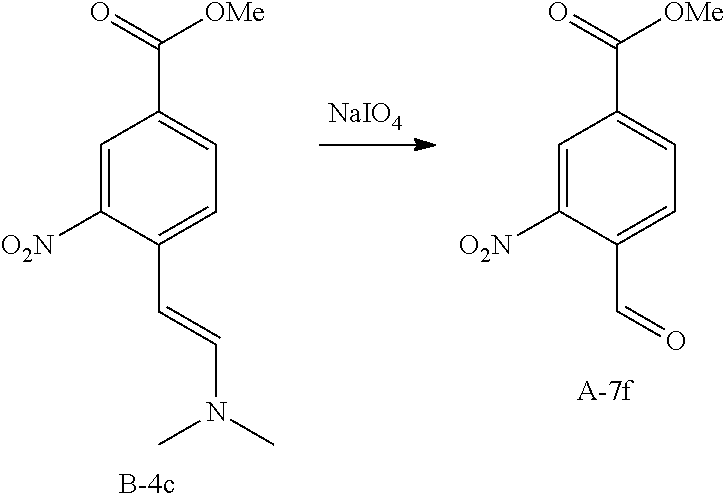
C1=C([O2N])C(C=CN(C)C)=CC=C1C(=O)[OMe].C1=C([O2N])C(C=O)=CC=C1C(=O)[OMe].[NaIO4]
